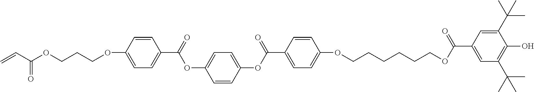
C1=CC(OCCCOC(C=C)=O)=CC=C1C(OC1=CC=C(OC(=O)C2=CC=C(OCCCCCCOC(C3=CC(C(C)(C)C)=C(O)C(C(C)(C)C)=C3)=O)C=C2)C=C1)=O
